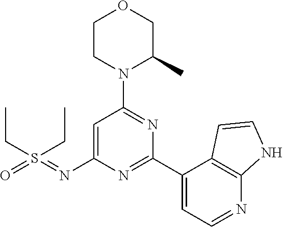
C1=C(N=S(=O)(CC)CC)N=C(C2=CC=NC3=C2C=CN3)N=C1N1C(C)COCC1
